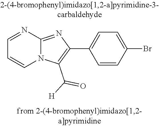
N12C(=NC(C3=CC=C(Br)C=C3)=C1C([H])=O)N=CC=C2
